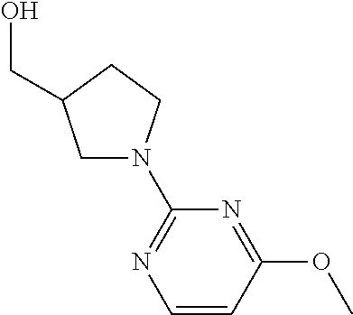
C1=CC(OC)=NC(N2CC(CO)CC2)=N1
